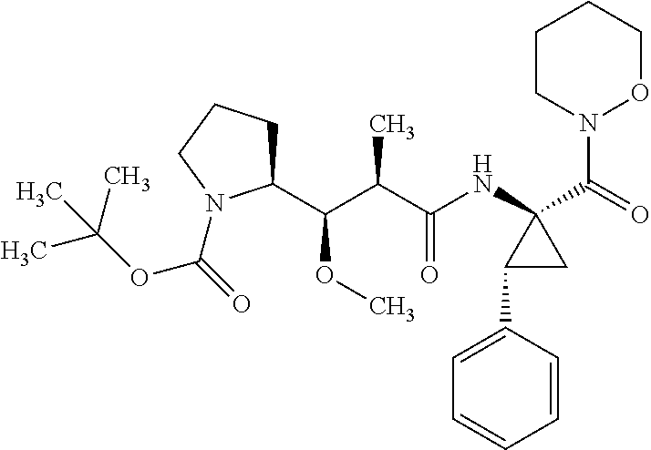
C1(C(C(C(NC2(C(=O)N3OCCCC3)C(C3=CC=CC=C3)C2)=O)C)OC)CCCN1C(OC(C)(C)C)=O
